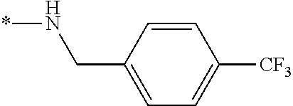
N(CC1=CC=C([CF3])C=C1)*
